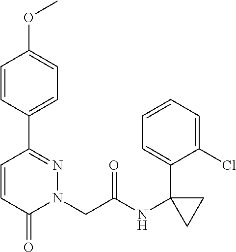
C1=CC(C2=NN(CC(NC3(C4=CC=CC=C4Cl)CC3)=O)C(=O)C=C2)=CC=C1OC
